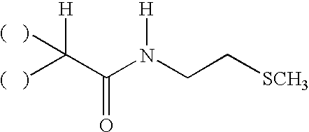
[H]C(C(N(CC[SCH3])[H])=O)([(   )])[(   )]
